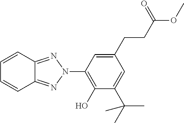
C1(C(C)(C)C)=CC(CCC(OC)=O)=CC(N2N=C3C(=N2)C=CC=C3)=C1O
